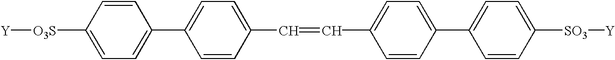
[Y][O3S]C1=CC=C(C2=CC=C(C=CC3=CC=C(C4=CC=C([SO3][Y])C=C4)C=C3)C=C2)C=C1
